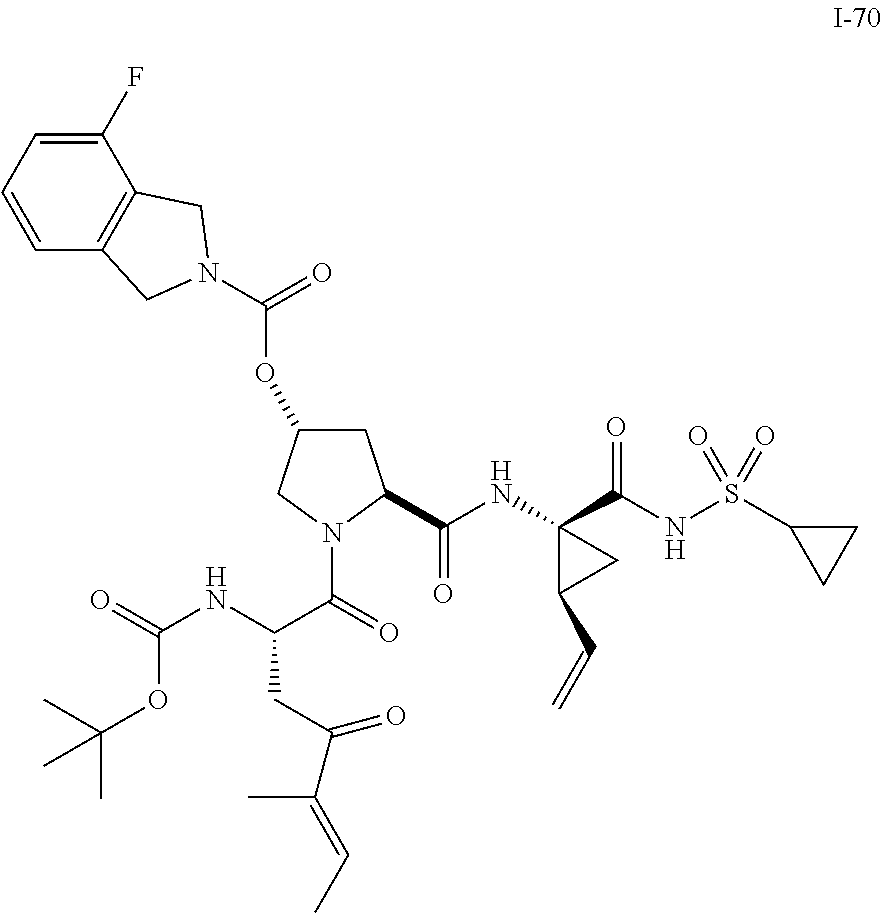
C(NC(C(=O)N1C(C(NC2(C(NS(C3CC3)(=O)=O)=O)C(C=C)C2)=O)CC(OC(=O)N2CC3=C(C(F)=CC=C3)C2)C1)CC(C(=CC)C)=O)(=O)OC(C)(C)C
